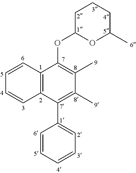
C1=CC=CC=C1C1=C(C)C(C)=C(OC2OC(C)CCC2)C2=C1C=CC=C2
